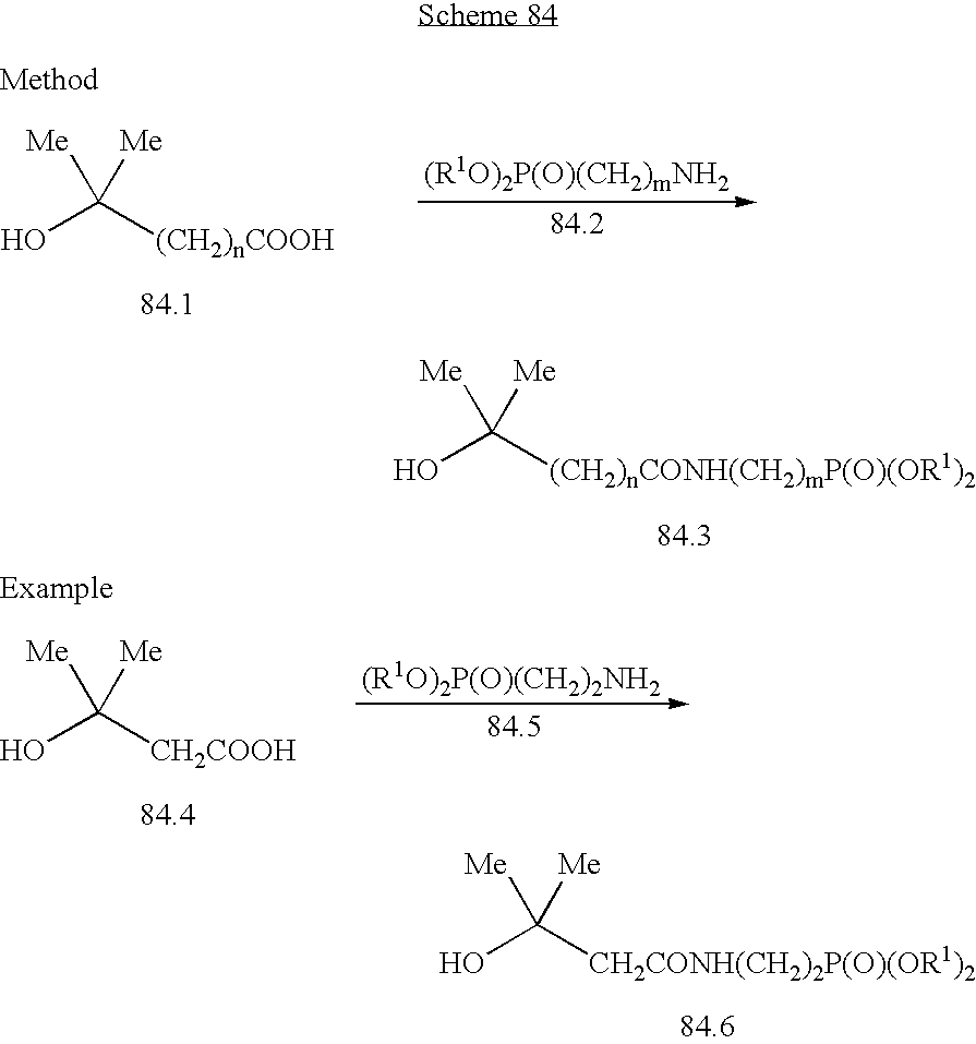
OC([(CH2)nCONH(CH2)mP(O)(OR1)2])([Me])[Me].OC([(CH2)nCOOH])([Me])[Me].OC([CH2CONH(CH2)2P(O)(OR1)2])([Me])[Me].OC([CH2COOH])([Me])[Me]
